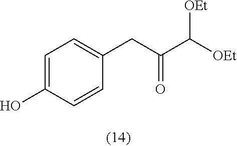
C1=C(O)C=CC(CC(C([OEt])[OEt])=O)=C1
